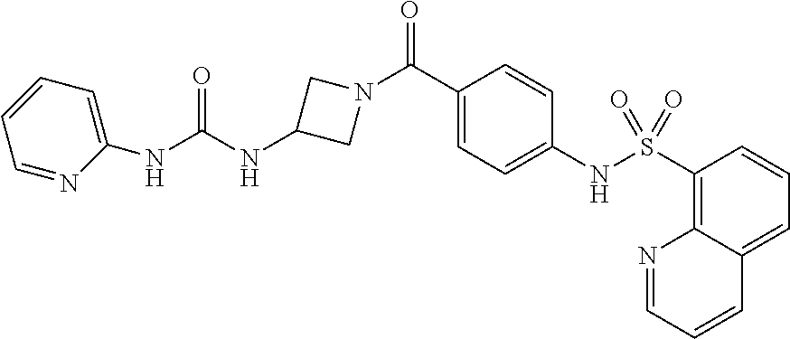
C1(C(N2CC(NC(NC3=CC=CC=N3)=O)C2)=O)=CC=C(NS(C2=C3C(=CC=C2)C=CC=N3)(=O)=O)C=C1
